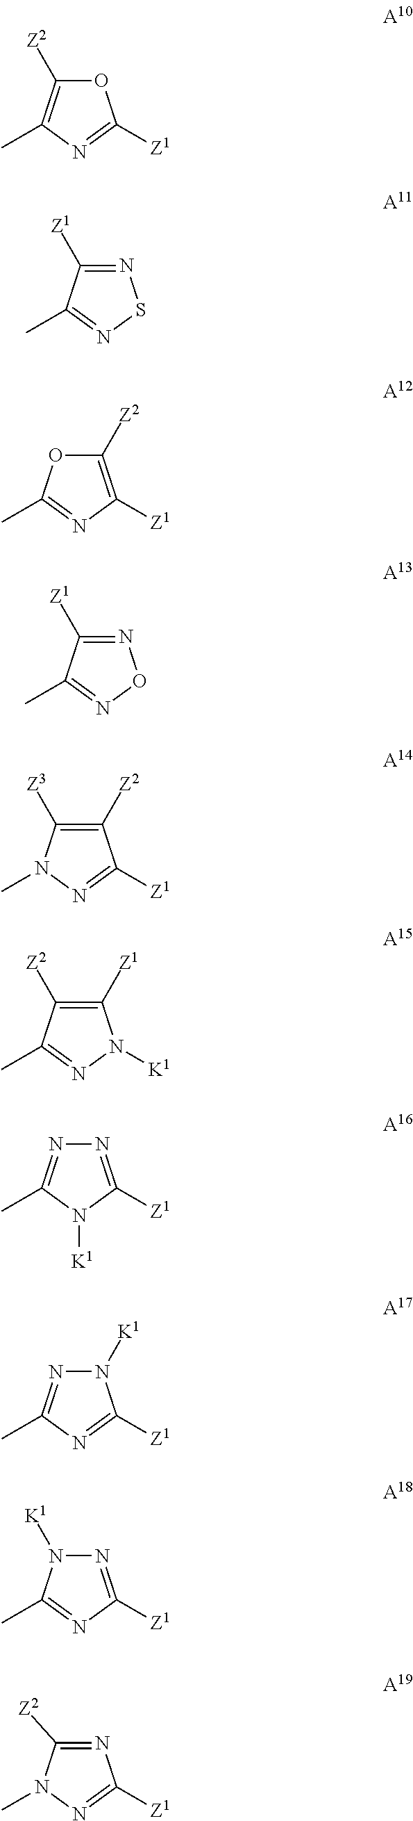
O1C([Z2])=C([Z1])N=C1C.O1C([Z2])=C(C)N=C1[Z1].N1=C([Z1])C(C)=NS1.N1=C([Z1])C(C)=NO1.C1([Z3])=C([Z2])C([Z1])=NN1C.C1([Z2])=C([Z1])N([K1])N=C1C.N1=C(C)N([K1])C([Z1])=N1.N1=C(C)N=C([Z1])N1[K1].N1=C([Z1])N=C(C)N1[K1].N1=C([Z2])N(C)N=C1[Z1]
